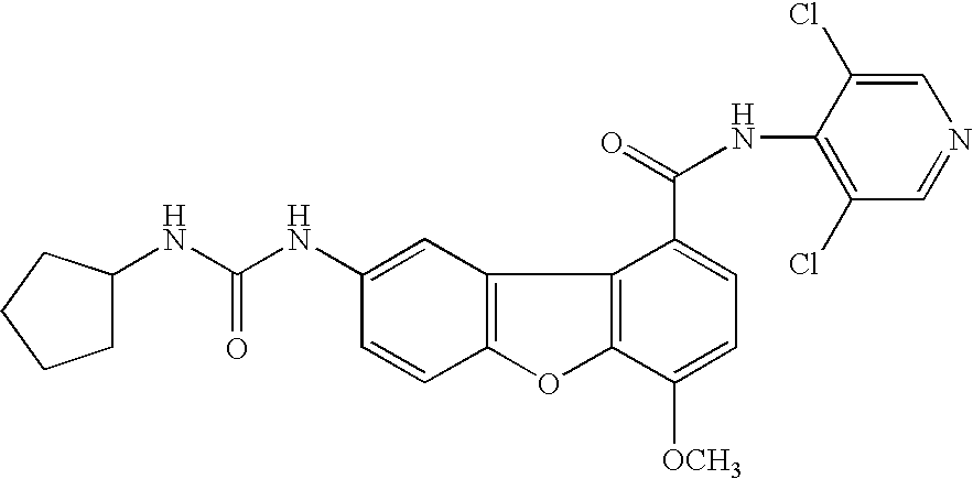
C12=C(C=C(NC(=O)NC3CCCC3)C=C1)C1=C(O2)C([OCH3])=CC=C1C(=O)NC1=C(Cl)C=NC=C1Cl
